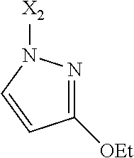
C1([OEt])=NN([X2])C=C1
